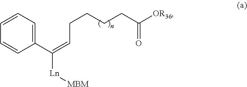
C1(C(=CCCCCC([OR36])=O)[Ln][MBM])=CC=CC=C1
